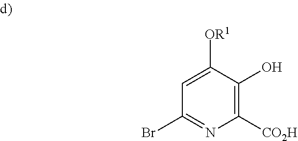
OC1=C([CO2H])N=C(Br)C=C1[OR1]
